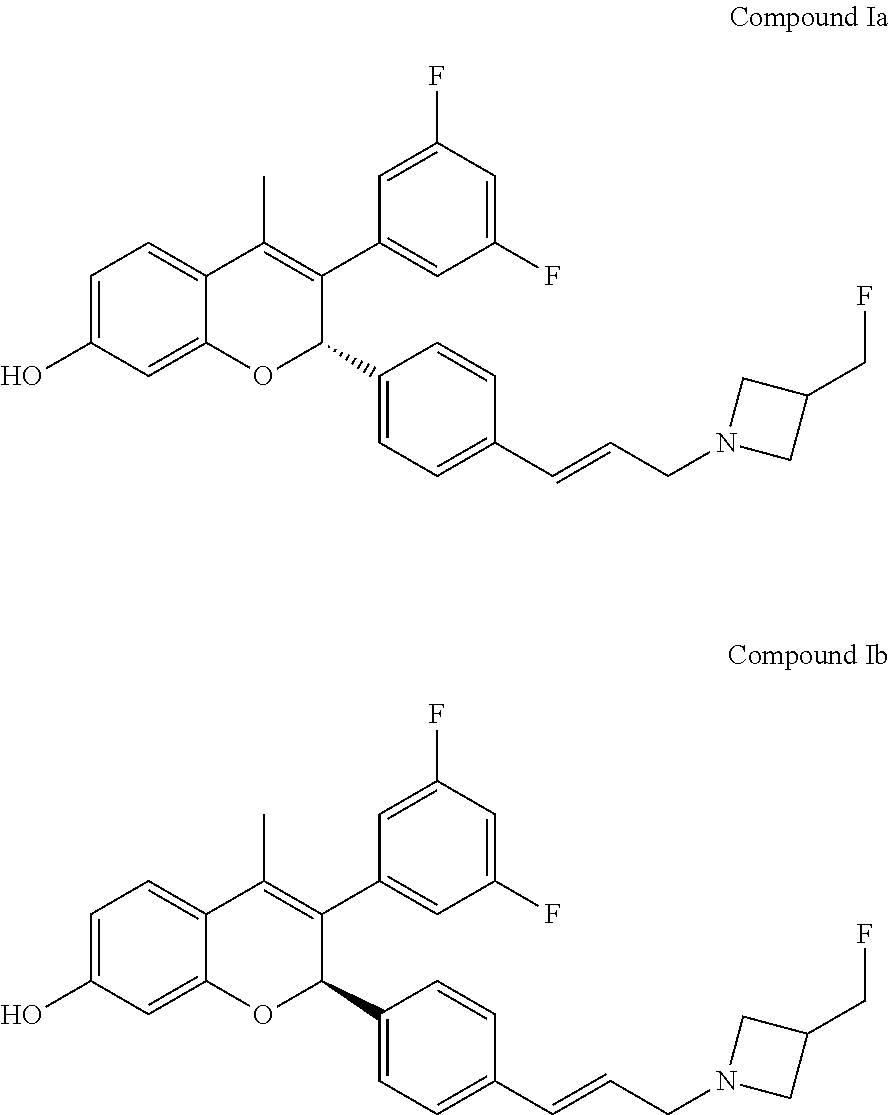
C1=C(O)C=C2C(=C1)C(C)=C(C1=CC(F)=CC(F)=C1)C(C1=CC=C(C=CCN3CC(CF)C3)C=C1)O2.C1=C(O)C=C2C(=C1)C(C)=C(C1=CC(F)=CC(F)=C1)C(C1=CC=C(C=CCN3CC(CF)C3)C=C1)O2
